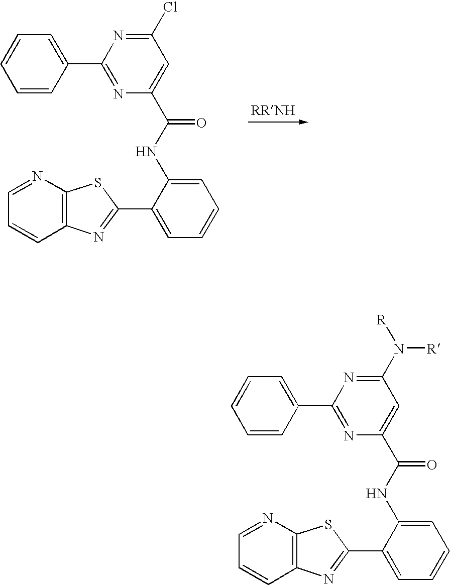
[RRNH].C1(C2=NC3=C(S2)N=CC=C3)=CC=CC=C1NC(C1=CC(Cl)=NC(C2=CC=CC=C2)=N1)=O.C1(C2=NC3=C(S2)N=CC=C3)=CC=CC=C1NC(C1=CC(N([R])[R])=NC(C2=CC=CC=C2)=N1)=O
